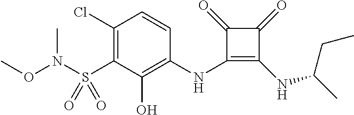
C1(S(=O)(=O)N(C)OC)=C(Cl)C=CC(NC2=C(NC(CC)C)C(=O)C2=O)=C1O
